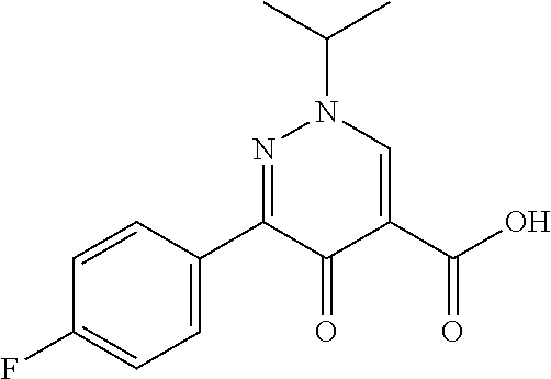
C1=CC(C2=NN(C(C)C)C=C(C(O)=O)C2=O)=CC=C1F
